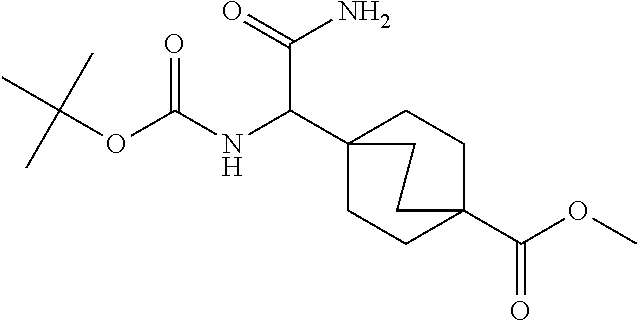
C(NC(=O)OC(C)(C)C)(C12CCC(C(=O)OC)(CC1)CC2)C(N)=O
